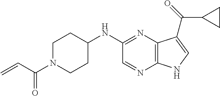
C1=NC2=C(N=C1NC1CCN(C(C=C)=O)CC1)C(C(=O)C1CC1)=CN2
